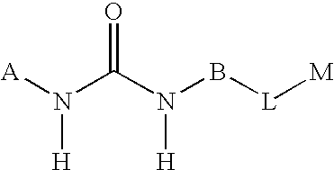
[A]N(C(N(B[L][M])[H])=O)[H]
